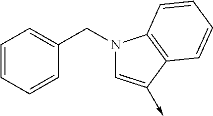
C1=CC=CC(CN2C=C(->C)C3=C2C=CC=C3)=C1
